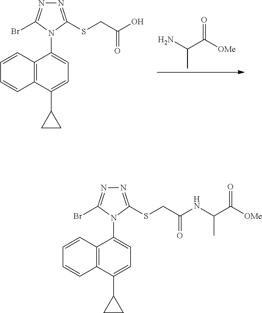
NC(C([OMe])=O)C.C12=C(C(C3CC3)=CC=C1N1C(Br)=NN=C1SCC(O)=O)C=CC=C2.C12=C(C(C3CC3)=CC=C1N1C(Br)=NN=C1SCC(NC(C([OMe])=O)C)=O)C=CC=C2
